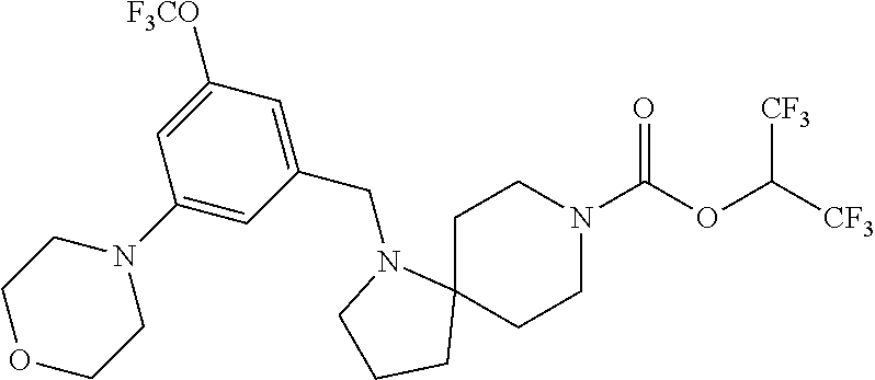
C1C2(CCN(C(OC([CF3])[CF3])=O)C1)N(CC1=CC([F3CO])=CC(N3CCOCC3)=C1)CCC2
